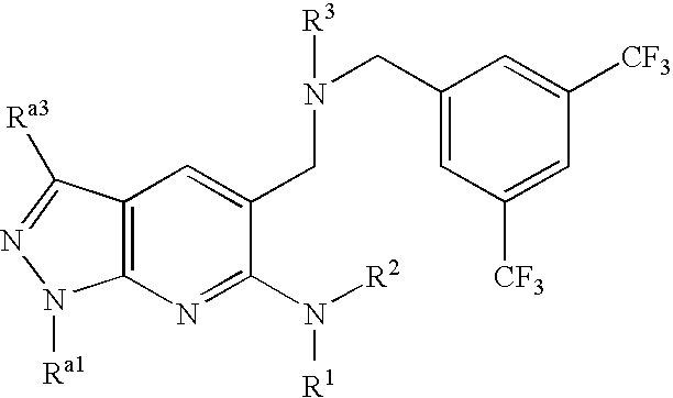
C12=C(N=C(N([R2])[R1])C(CN([R3])CC3=CC([CF3])=CC([CF3])=C3)=C1)N([Ra1])N=C2[Ra3]
